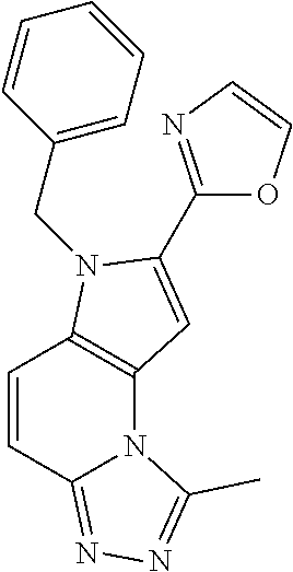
C1=CC2=NN=C(C)N2C2=C1N(CC1=CC=CC=C1)C(C1=NC=CO1)=C2
